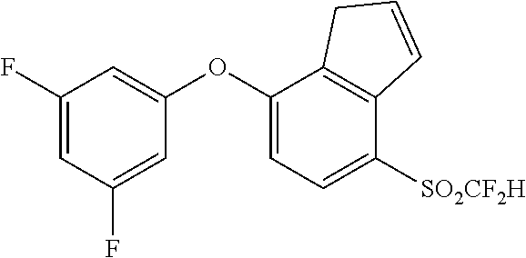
C1(OC2=CC=C([SO2CF2H])C3=C2CC=C3)=CC(F)=CC(F)=C1
